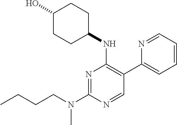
N1=C(N(CCCC)C)N=CC(C2=CC=CC=N2)=C1NC1CCC(O)CC1
